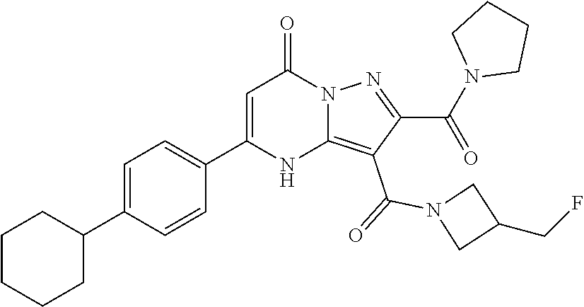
C1=C(C2CCCCC2)C=CC(C2=CC(=O)N3C(=C(C(=O)N4CC(CF)C4)C(C(=O)N4CCCC4)=N3)N2)=C1
